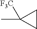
CC1([F3C])CC1
